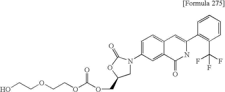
C1=CC=CC(C2=CC3=CC=C(N4CC(COC(OCCOCCO)=O)OC4=O)C=C3C(=O)N2)=C1C(F)(F)F
